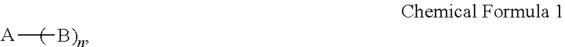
[A][B)n]
